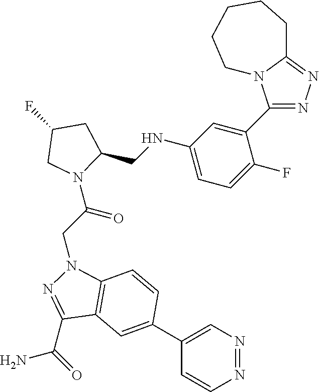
C1(F)CN(C(CN2C3=C(C=C(C4=CN=NC=C4)C=C3)C(C(N)=O)=N2)=O)C(CNC2=CC=C(F)C(C3=NN=C4N3CCCCC4)=C2)C1
